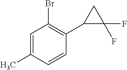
C1=C(C)C=CC(C2C(F)(F)C2)=C1Br
